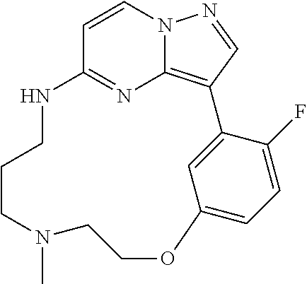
C1=CC2=NC3=C(C=NN13)C1=CC(=CC=C1F)OCCN(C)CCCN2
